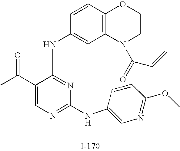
C1(C(C)=O)=CN=C(NC2=CN=C(OC)C=C2)N=C1NC1=CC2=C(C=C1)OCCN2C(=O)C=C
